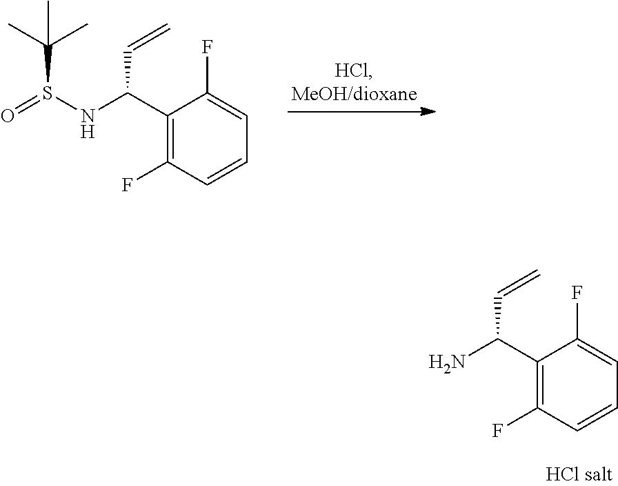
C1(C(NS(=O)C(C)(C)C)C=C)=C(F)C=CC=C1F.C1(C(N)C=C)=C(F)C=CC=C1F
